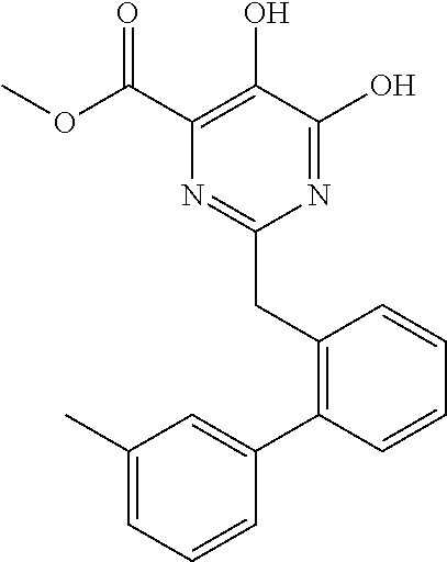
N1=C(O)C(O)=C(C(OC)=O)N=C1CC1=C(C2=CC(C)=CC=C2)C=CC=C1
